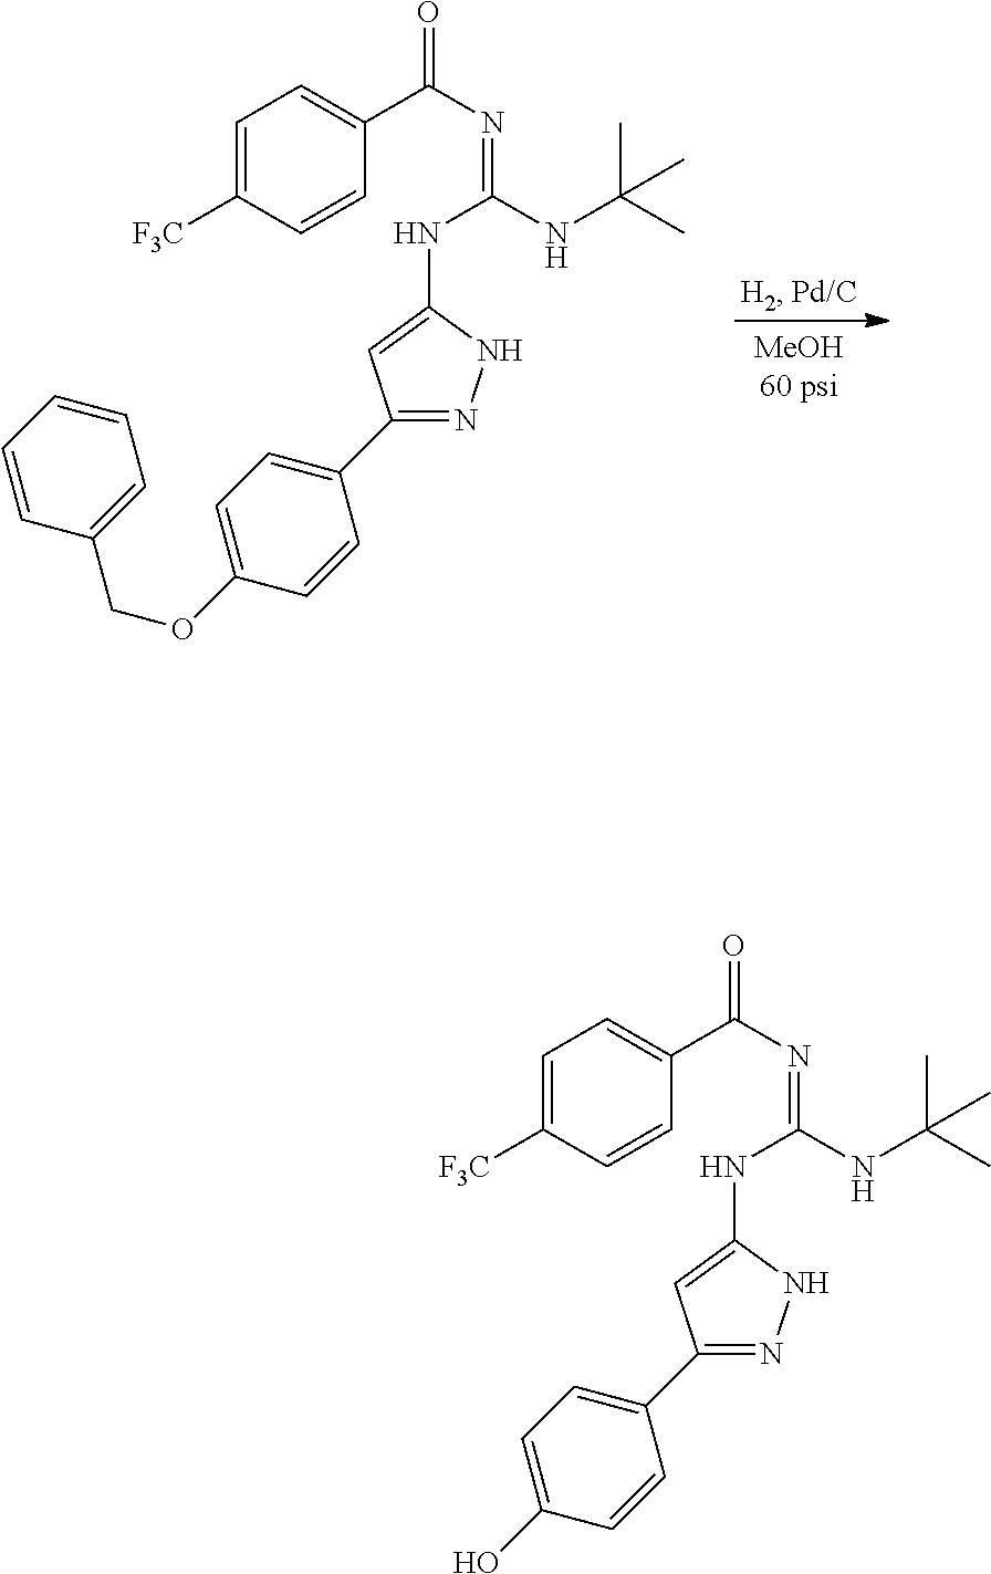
C1=C([F3C])C=CC(C(N=C(NC(C)(C)C)NC2=CC(C3=CC=C(OCC4=CC=CC=C4)C=C3)=NN2)=O)=C1.C1=C([F3C])C=CC(C(N=C(NC(C)(C)C)NC2=CC(C3=CC=C(O)C=C3)=NN2)=O)=C1
